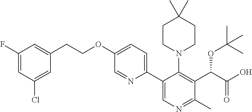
C1CN(C2=C(C(C(O)=O)OC(C)(C)C)C(C)=NC=C2C2=CC=C(OCCC3=CC(F)=CC(Cl)=C3)C=N2)CCC1(C)C
